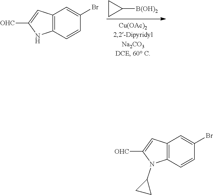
[B(OH)2]C1CC1.C12=C(C=CC(Br)=C1)NC([OHC])=C2.C12=C(C=CC(Br)=C1)N(C1CC1)C([OHC])=C2
